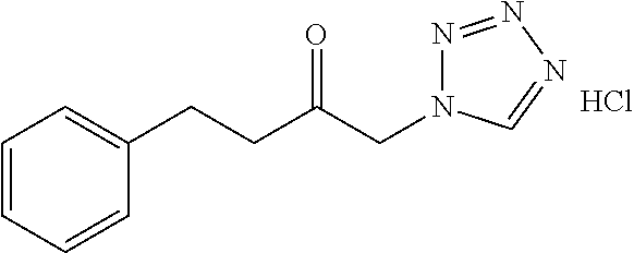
Cl.C1=CC=CC=C1CCC(CN1N=NN=C1)=O
